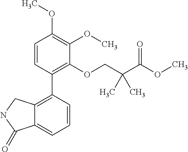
C1=CC(C2=C3C(=CC=C2)C(=O)NC3)=C(OCC(C(OC)=O)(C)C)C(OC)=C1OC
